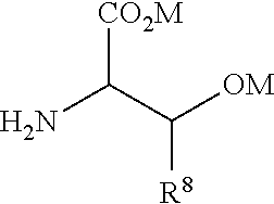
NC(C([OM])[R8])[CO2M]
